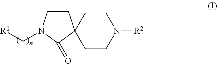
C1CN(C[R1])C(=O)C12CCN([R2])CC2
